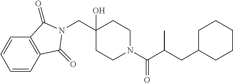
C(C1(O)CCN(C(C(CC2CCCCC2)C)=O)CC1)N1C(=O)C2=C(C=CC=C2)C1=O
